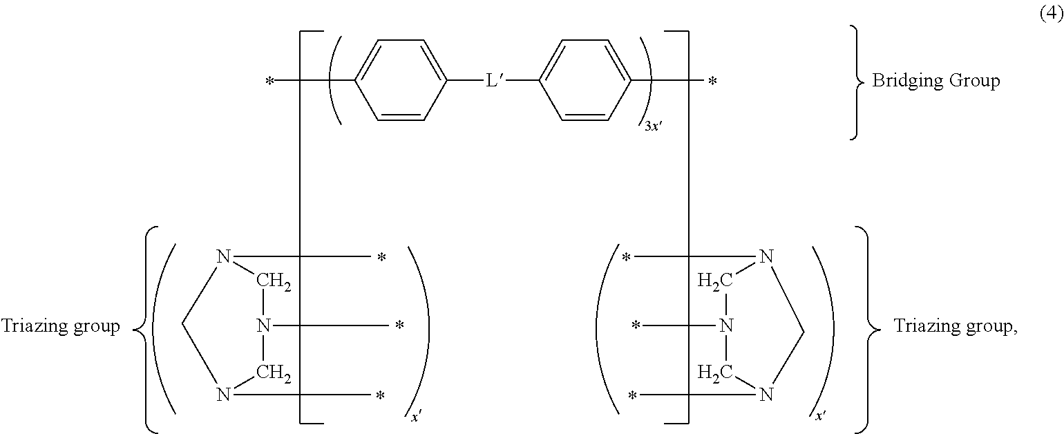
C1=C([L]C2=CC=C(C)C=C2)C=CC(C)=C1.C1N(C)CN(C)CN1C.C1N(C)CN(C)CN1C
